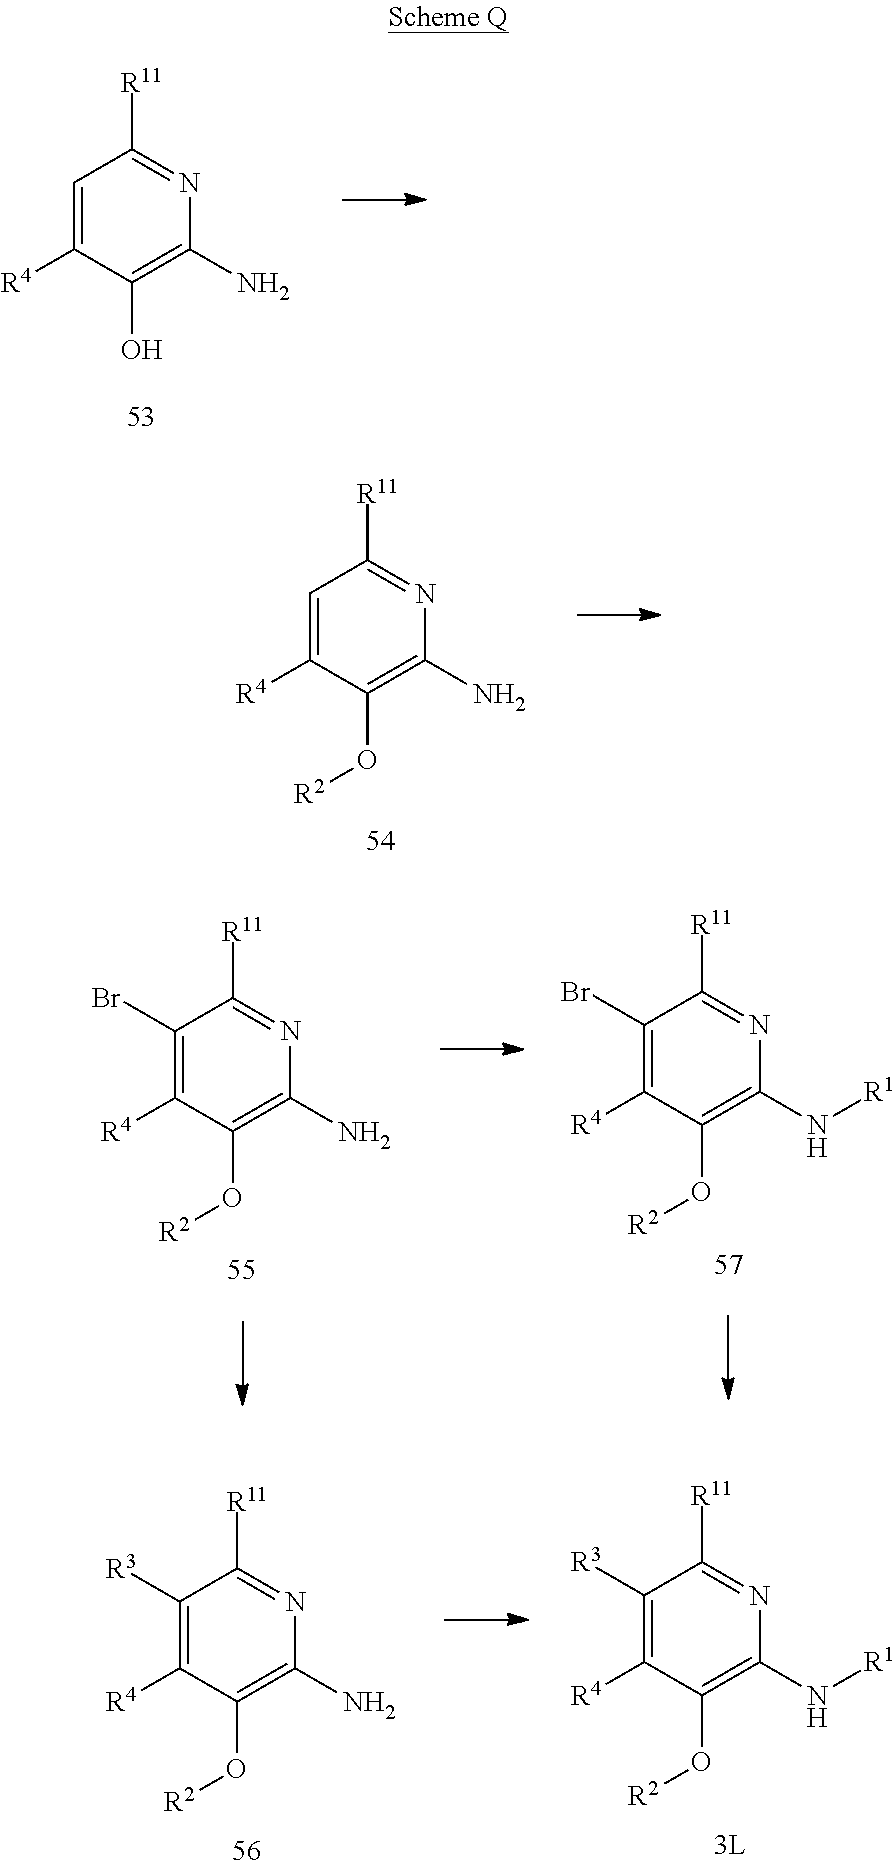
C1=C([R4])C(O)=C(N)N=C1[R11].C1(Br)=C([R4])C(O[R2])=C(N)N=C1[R11].C1(Br)=C([R4])C(O[R2])=C(N[R1])N=C1[R11].C1([R3])=C([R4])C(O[R2])=C(N)N=C1[R11].C1([R3])=C([R4])C(O[R2])=C(N[R1])N=C1[R11].C1=C([R4])C(O[R2])=C(N)N=C1[R11]
